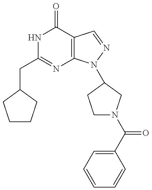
C(C1=NC2=C(C(=O)N1)C=NN2C1CN(C(C2=CC=CC=C2)=O)CC1)C1CCCC1
